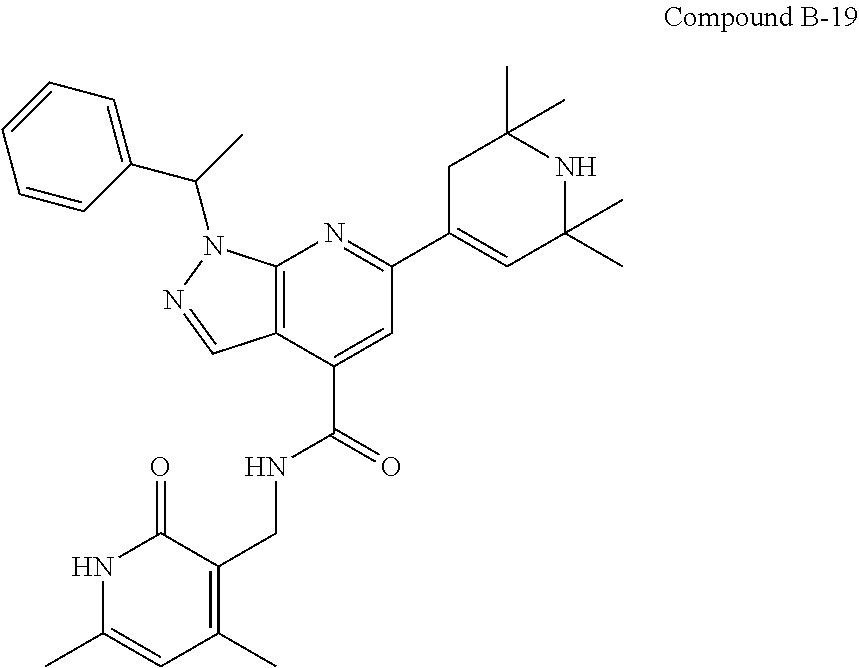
N1C(C)=CC(C)=C(CNC(C2=CC(C3=CC(C)(C)NC(C)(C)C3)=NC3=C2C=NN3C(C2=CC=CC=C2)C)=O)C1=O
